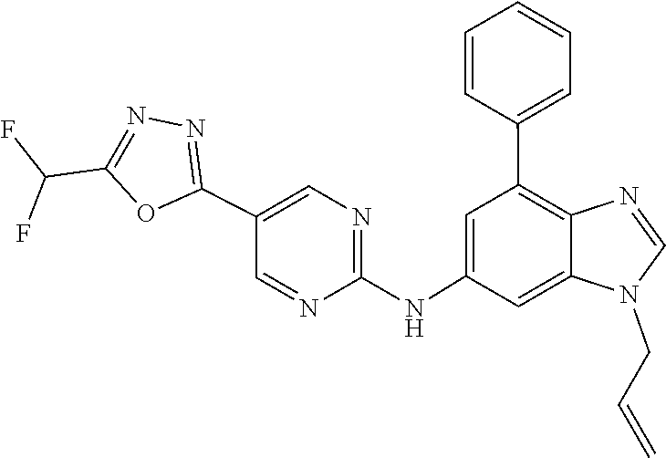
N1=CN(CC=C)C2=CC(NC3=NC=C(C4=NN=C(C(F)F)O4)C=N3)=CC(C3=CC=CC=C3)=C12
